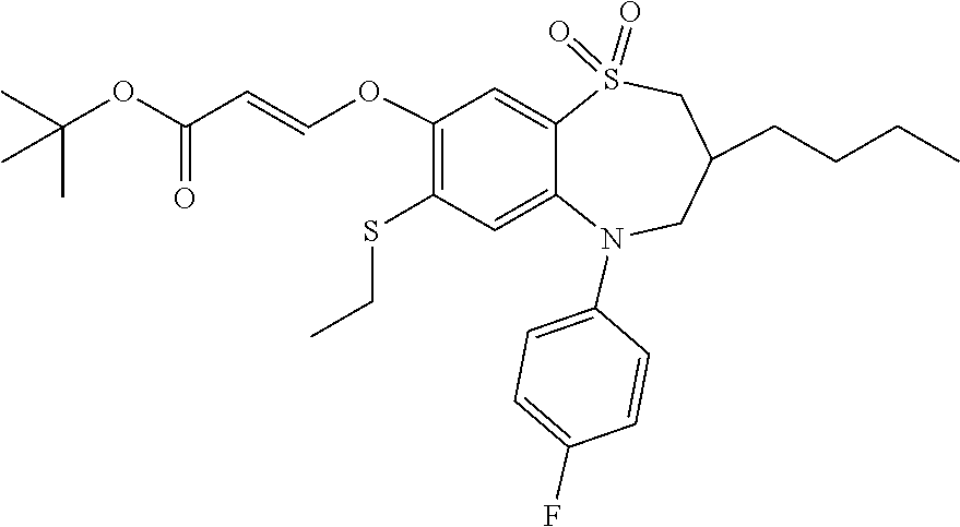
C1(OC=CC(OC(C)(C)C)=O)=C(SCC)C=C2C(=C1)S(=O)(=O)CC(CCCC)CN2C1=CC=C(F)C=C1
